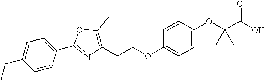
C1=CC(C2=NC(CCOC3=CC=C(OC(C(O)=O)(C)C)C=C3)=C(C)O2)=CC=C1CC
